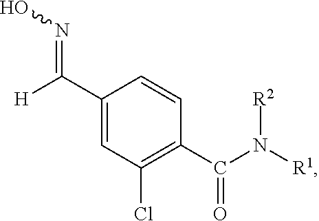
C(C1=CC(Cl)=C(C(N([R1])[R2])=O)C=C1)([H])=NO
